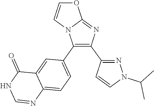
C1(C2=C(C3=CC=C4C(=C3)C(=O)NC=N4)N3C=COC3=N2)=NN(C(C)C)C=C1
